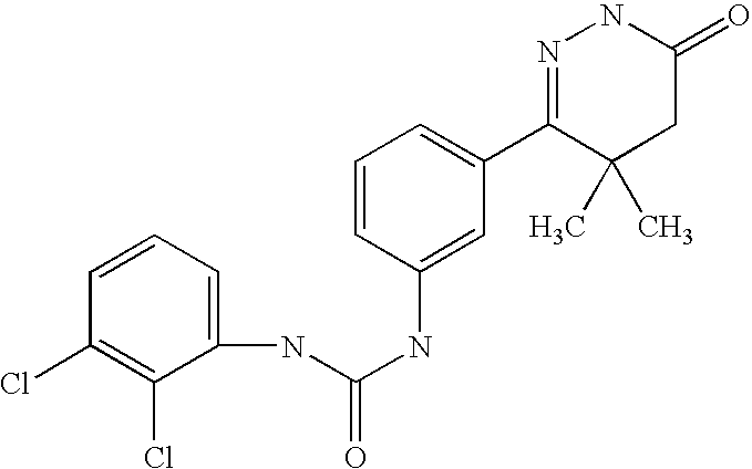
C1=CC=C(NC(NC2=CC(C3=NNC(=O)CC3(C)C)=CC=C2)=O)C(Cl)=C1Cl
